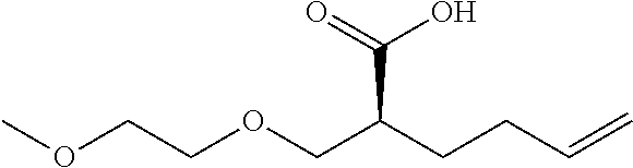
COCCOCC(CCC=C)C(=O)O
